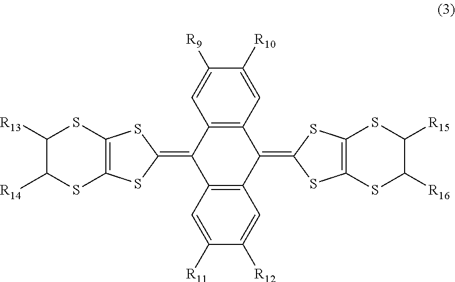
C12=C(C(=C3SC4=C(S3)SC([R14])C([R13])S4)C3=C(C1=C1SC4=C(S1)SC([R15])C([R16])S4)C=C([R12])C([R11])=C3)C=C([R9])C([R10])=C2
